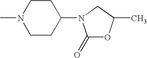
CN1CCC(N2C(=O)OC(C)C2)CC1
